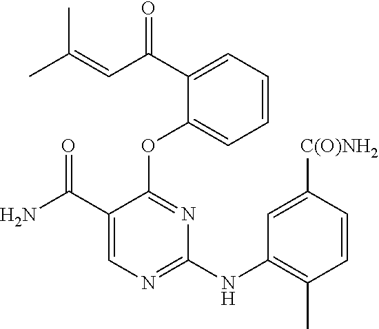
C(C1=CC=CC=C1OC1=NC(NC2=C(C)C=CC([C(O)NH2])=C2)=NC=C1C(N)=O)(C=C(C)C)=O
